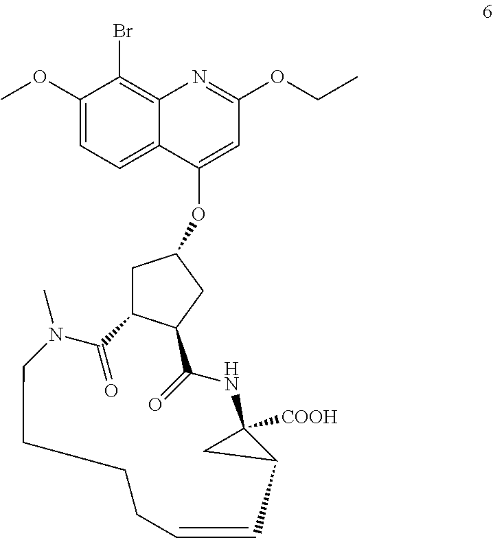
C1C2C(CC1OC1=CC(OCC)=NC3=C(Br)C(OC)=CC=C13)C(=O)NC1([COOH])CC1C=CCCCCN(C)C2=O
